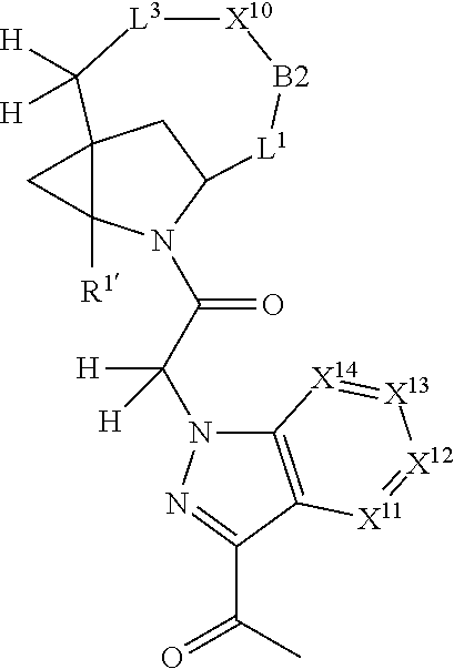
C12([R1])N(C(C(N3C4=C(C(C(C)=O)=N3)[X11]=[X12][X13]=[X14]4)([H])[H])=O)C3CC1(C([H])([H])[L3][X10][B2][L1]3)C2
